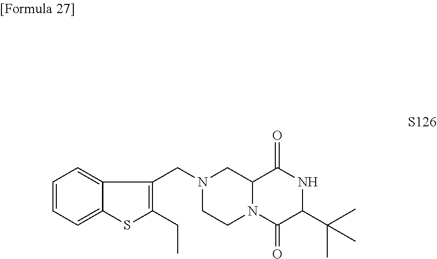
N1(CC2=C(CC)SC3=CC=CC=C23)CCN2C(C1)C(=O)NC(C(C)(C)C)C2=O
